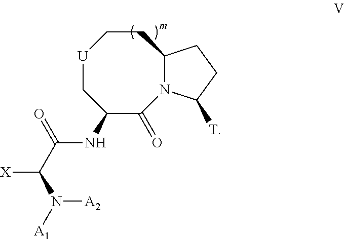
C1(NC(C(N([A1])[A2])[X])=O)C(=O)N2C(CC[U]C1)CCC2[T]
